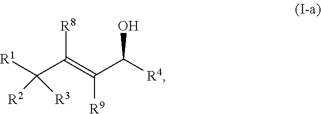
[R1]C(C(=C(C([R4])O)[R9])[R8])([R2])[R3]
